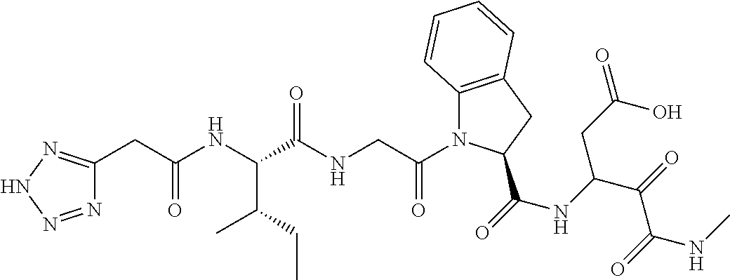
C(C(NC(C(NCC(=O)N1C2=C(CC1C(=O)NC(C(=O)C(=O)NC)CC(=O)O)C=CC=C2)=O)C(CC)C)=O)C1=NNN=N1
